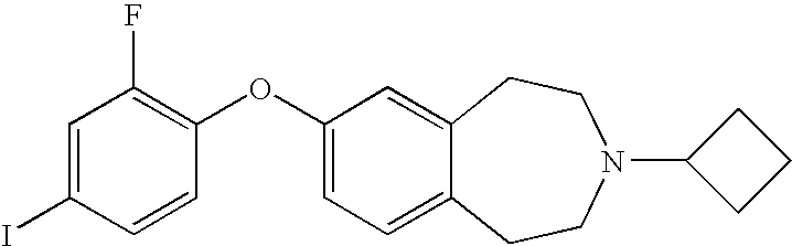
C1(OC2=C(F)C=C(I)C=C2)=CC=C2C(=C1)CCN(C1CCC1)CC2
